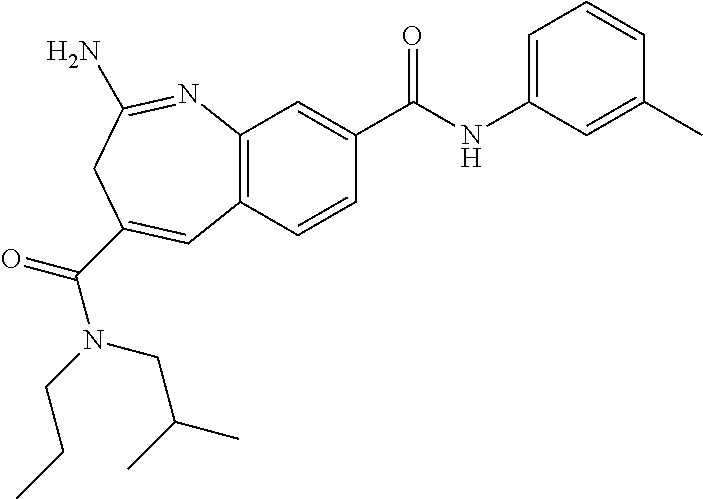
C12=C(C=CC(C(NC3=CC=CC(C)=C3)=O)=C1)C=C(C(N(CCC)CC(C)C)=O)CC(N)=N2
